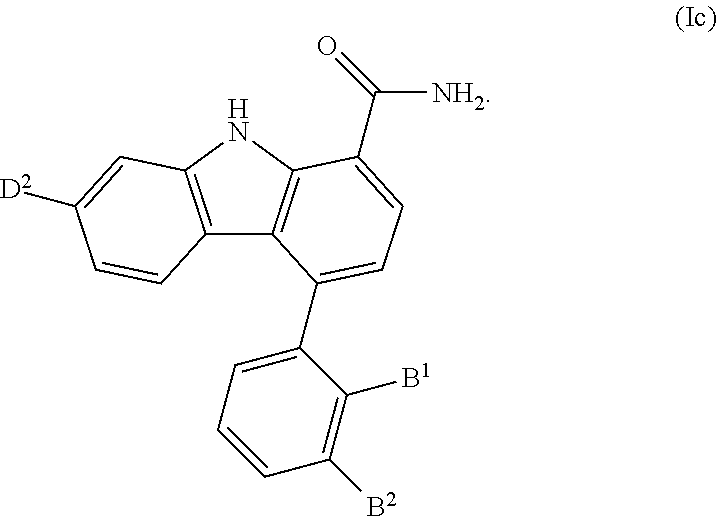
C12=C(NC3=C1C(C1=CC=CC([B2])=C1[B1])=CC=C3C([NH2])=O)C=C([D2])C=C2
